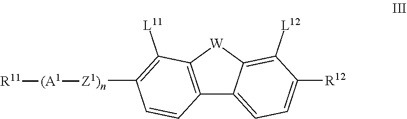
C12=C([W]C3=C([L12])C([R12])=CC=C13)C([L11])=C([Z1)n][(A1][R11])C=C2
